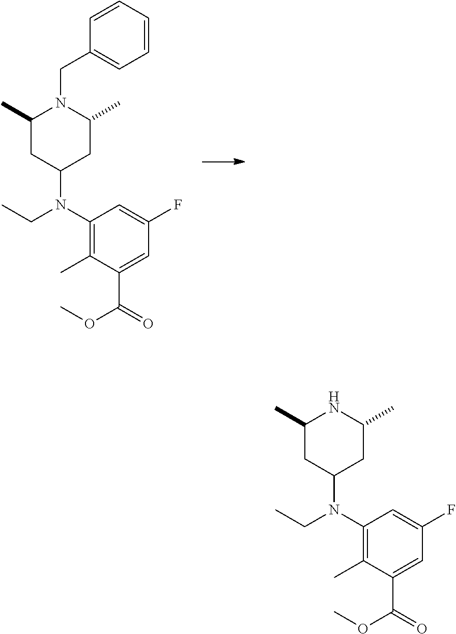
C1(N(CC)C2CC(C)NC(C)C2)=C(C)C(C(=O)OC)=CC(F)=C1.C1(N(CC)C2CC(C)N(CC3=CC=CC=C3)C(C)C2)=C(C)C(C(=O)OC)=CC(F)=C1
